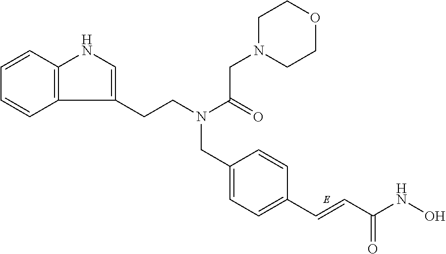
C12=C(C=CC=C1)NC=C2CCN(C(=O)CN1CCOCC1)CC1=CC=C(C=CC(NO)=O)C=C1
